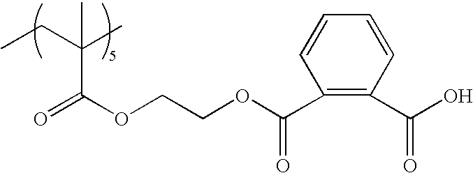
O=C(OCCOC(C1=C(C(O)=O)C=CC=C1)=O)C(CC)(C)C
